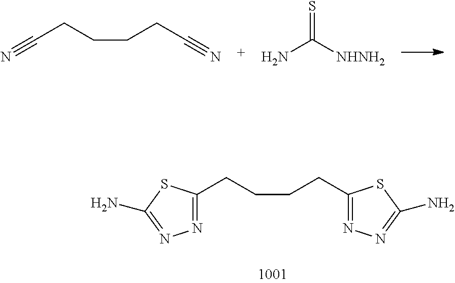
C(C1=NN=C(N)S1)CCCC1=NN=C(N)S1.C(C#N)CCCC#N.S=C([NHNH2])N
